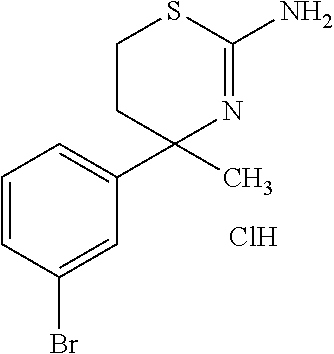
C1(C)(C2=CC=CC(Br)=C2)N=C(N)SCC1.Cl
